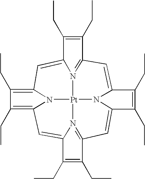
C1=C2N3C(=CC4=N5C(=CC6=C(CC)C(CC)=C7N6[Pt]35N3=C1C(CC)=C(CC)C3=C7)C(CC)=C4CC)C(CC)=C2CC
